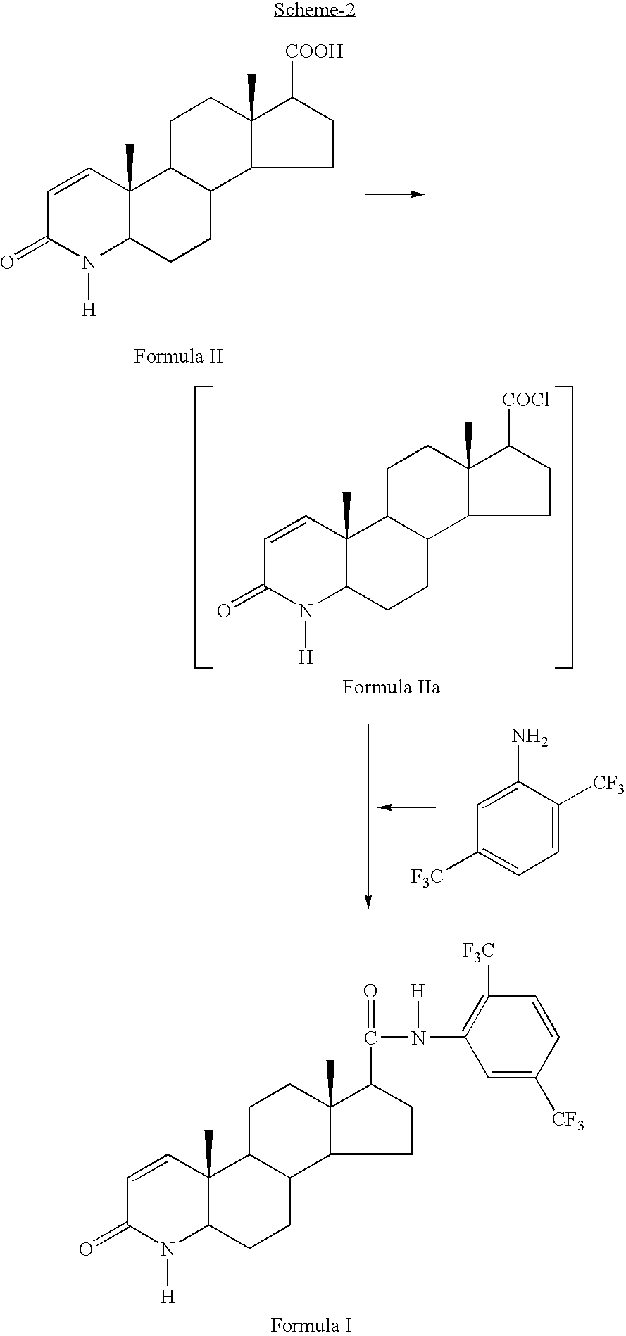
C1=CC(=O)N([H])C2C1(C)C1C(CC2)C2CCC([COOH])C2(C)CC1.C1=CC(=O)N([H])C2C1(C)C1C(CC2)C2CCC(C(N([H])C3=C([F3C])C=CC([CF3])=C3)=O)C2(C)CC1.C1=CC(=O)N([H])C2C1(C)C1C(CC2)C2CCC([COCl])C2(C)CC1.C1([F3C])=CC=C([CF3])C(N)=C1
